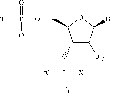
C1(OP([-O])(=[X])[T4])C([Q13])C([Bx])OC1COP(=O)([O-])[T3]
